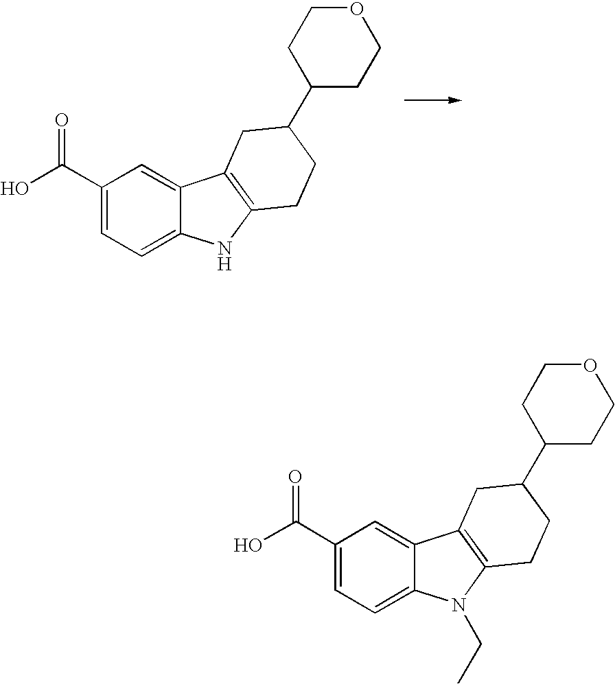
C1(C(O)=O)=CC=C2C(=C1)C1=C(N2CC)CCC(C2CCOCC2)C1.C1(C(O)=O)=CC=C2C(=C1)C1=C(N2)CCC(C2CCOCC2)C1
